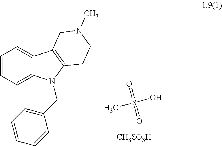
O=S(=O)([OH])C.[CH3SO3H].C1=CC=C2C(=C1)C1=C(N2CC2=CC=CC=C2)CCN(C)C1
